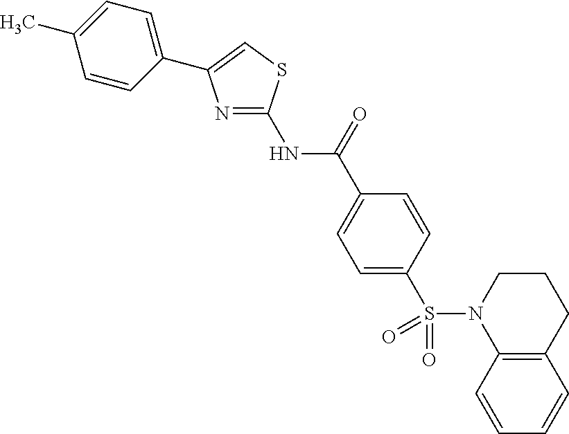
N1=C(NC(C2=CC=C(S(N3C4=C(C=CC=C4)CCC3)(=O)=O)C=C2)=O)SC=C1C1=CC=C(C)C=C1
